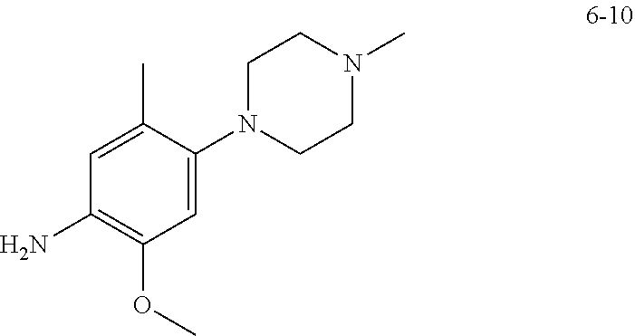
C1=C(N2CCN(C)CC2)C(C)=CC(N)=C1OC
